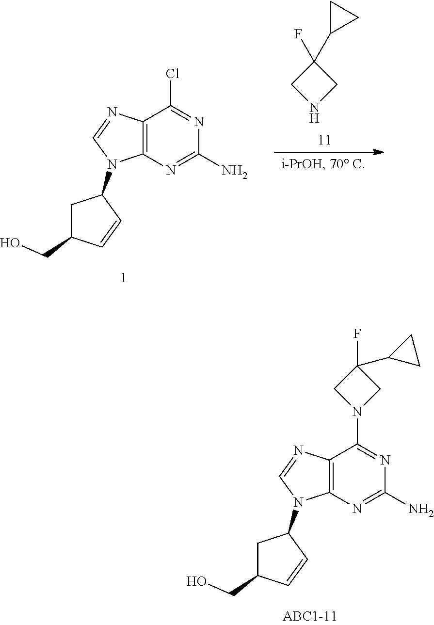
C12=C(N=C(N)N=C1Cl)N(C1CC(CO)C=C1)C=N2.N1CC(F)(C2CC2)C1.C12=C(N=C(N)N=C1N1CC(F)(C3CC3)C1)N(C1CC(CO)C=C1)C=N2
